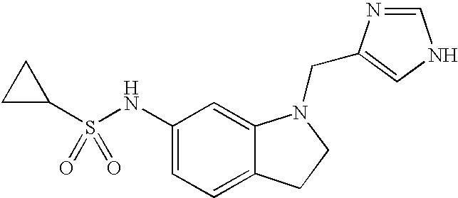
C1(NS(C2CC2)(=O)=O)=CC=C2C(=C1)N(CC1=CNC=N1)CC2
